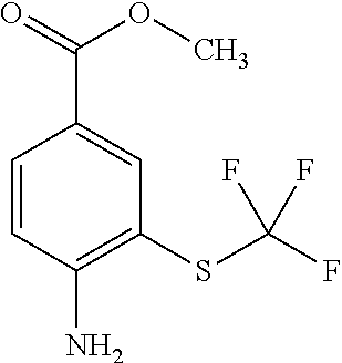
C1=CC(N)=C(SC(F)(F)F)C=C1C(OC)=O
